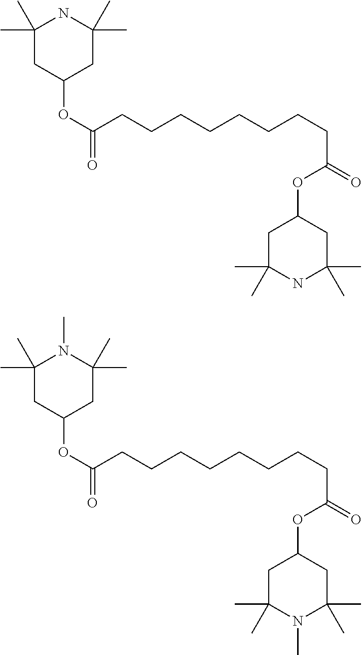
C1(C)(C)CC(OC(=O)CCCCCCCCC(=O)OC2CC(C)(C)NC(C)(C)C2)CC(C)(C)N1.C1(C)(C)CC(OC(=O)CCCCCCCCC(=O)OC2CC(C)(C)N(C)C(C)(C)C2)CC(C)(C)N1C
